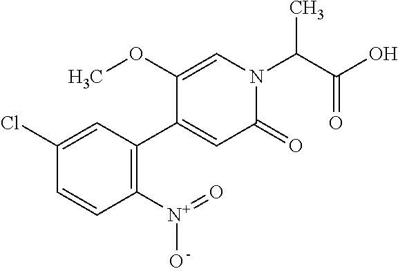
C1(=O)N(C(C(O)=O)C)C=C(OC)C(C2=C([N+](O)=O)C=CC(Cl)=C2)=C1
